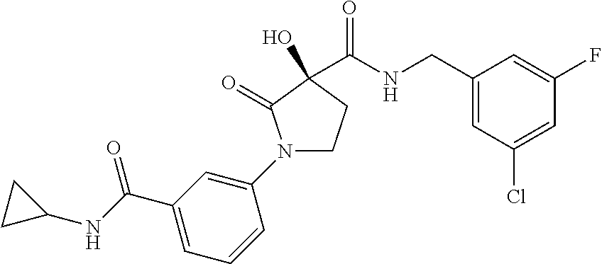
C1(N2CCC(O)(C(=O)NCC3=CC(Cl)=CC(F)=C3)C2=O)=CC(C(NC2CC2)=O)=CC=C1
